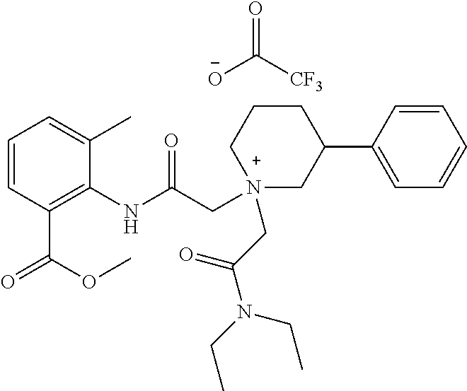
C1=CC(C(OC)=O)=C(NC(C[N+]2(CC(N(CC)CC)=O)CC(C3=CC=CC=C3)CCC2)=O)C(C)=C1.O=C([CF3])[O-]
